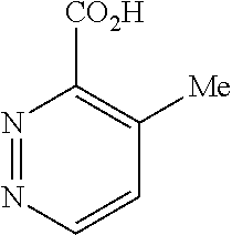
N1=NC=CC([Me])=C1[CO2H]
